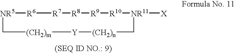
[NR5]1[R6][R7][R8][R9][R10][NR11]([X])C[(CH2)n][Y][(CH2)m]C1
